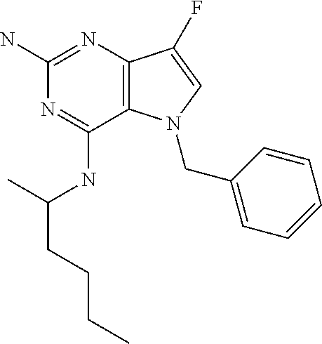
C12=C(N=C(N)N=C1NC(CCCC)C)C(F)=CN2CC1=CC=CC=C1
